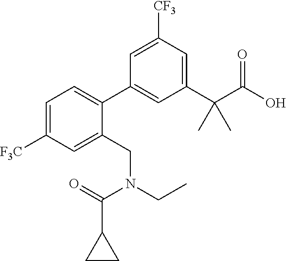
C1=C([F3C])C=C(CN(CC)C(=O)C2CC2)C(C2=CC(C(C(O)=O)(C)C)=CC([CF3])=C2)=C1
